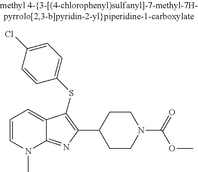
C1(C2=C(SC3=CC=C(Cl)C=C3)C3=CC=CN(C)C3=N2)CCN(C(=O)OC)CC1
